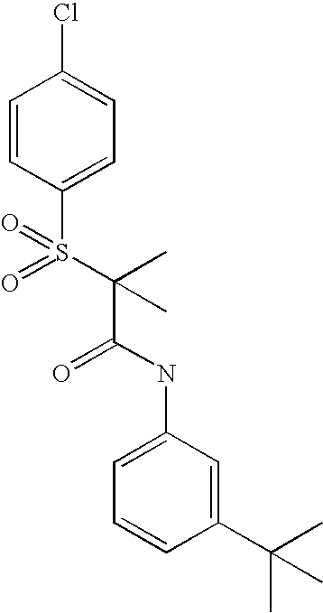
C1=CC(S(=O)(C(C(=O)NC2=CC=CC(C(C)(C)C)=C2)(C)C)=O)=CC=C1Cl
